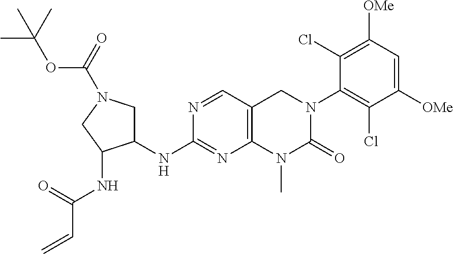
C12=C(C=NC(NC3CN(C(=O)OC(C)(C)C)CC3NC(=O)C=C)=N1)CN(C1=C(Cl)C([OMe])=CC([OMe])=C1Cl)C(=O)N2C
